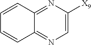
C12=NC([X9])=CN=C1C=CC=C2
